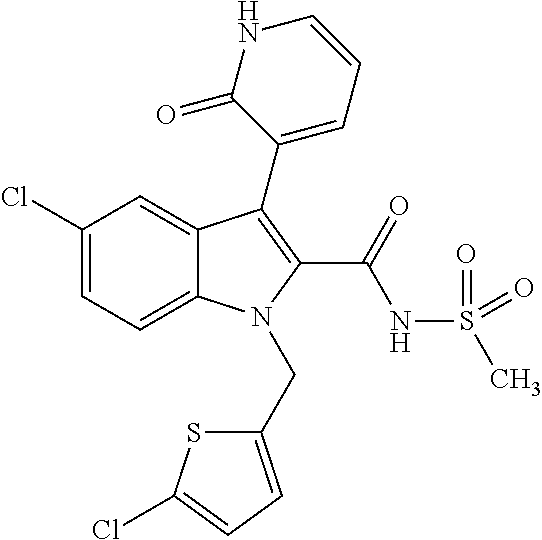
C1(Cl)=CC=C2C(=C1)C(C1=CC=CNC1=O)=C(C(NS(C)(=O)=O)=O)N2CC1=CC=C(Cl)S1
